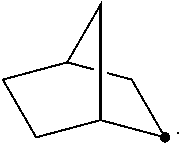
C1C2CC(C1)CC2
